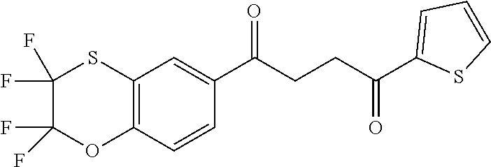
C1(C(CCC(C2=CC=CS2)=O)=O)=CC2=C(C=C1)OC(F)(F)C(F)(F)S2
